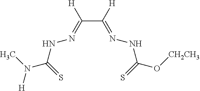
C(C(=NNC(O[CH2CH3])=S)[H])(=NNC(N(C)[H])=S)[H]
